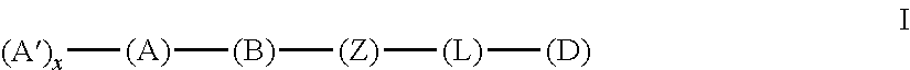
[(A)x][(A)][(B)][(Z)][(L)][(D)]
